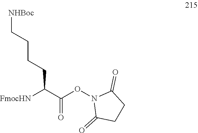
C(C(ON1C(=O)CCC1=O)=O)([FmocHN])CCCC[NHBoc]
